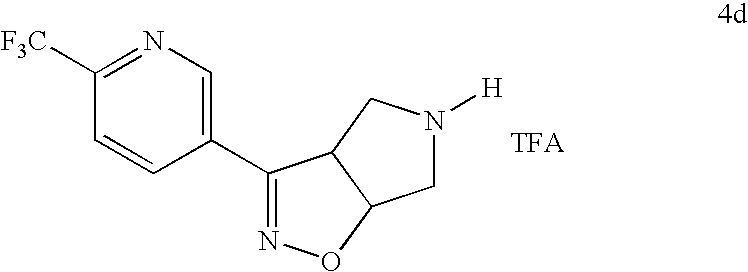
C1(C2=NOC3C2CN([H])C3)=CN=C([F3C])C=C1
